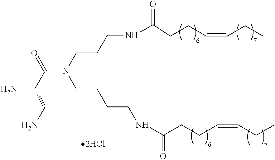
NC(C(N(CCCCNC(CCC=CCC)=O)CCCNC(=O)CCC=CCC)=O)CN
